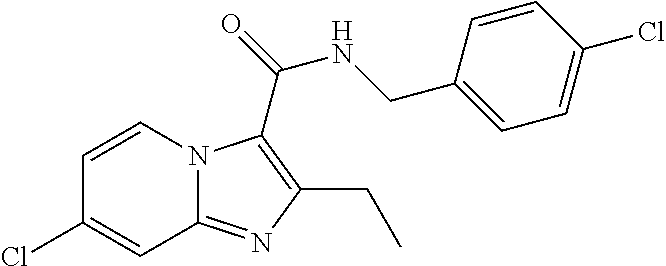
C1=CN2C(=NC(CC)=C2C(=O)NCC2=CC=C(Cl)C=C2)C=C1Cl
